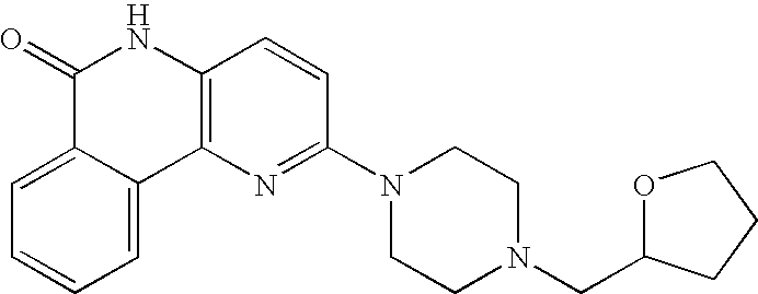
C1=C2C(=CC=C1)C(=O)NC1=C2N=C(N2CCN(CC3OCCC3)CC2)C=C1
